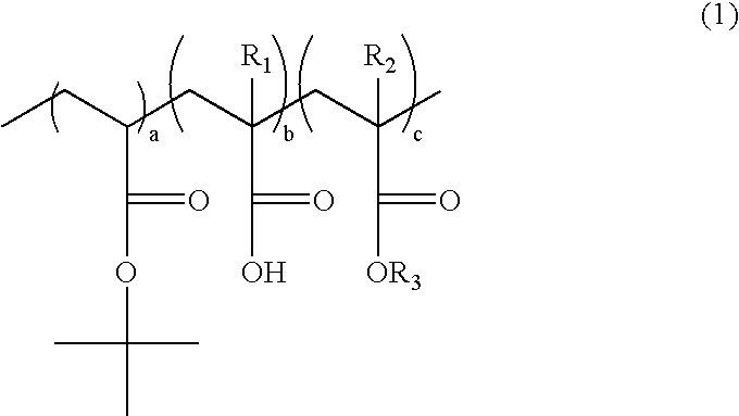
CCC(CC(CC(C)(C(=O)[OR3])[R2])(C(=O)O)[R1])C(OC(C)(C)C)=O
